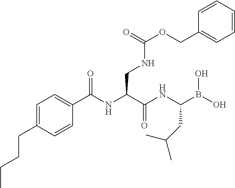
C1=C(CCCC)C=CC(C(NC(C(NC(B(O)O)CC(C)C)=O)CNC(OCC2=CC=CC=C2)=O)=O)=C1
